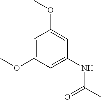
C1=C(OC)C=C(NC(C)=O)C=C1OC
